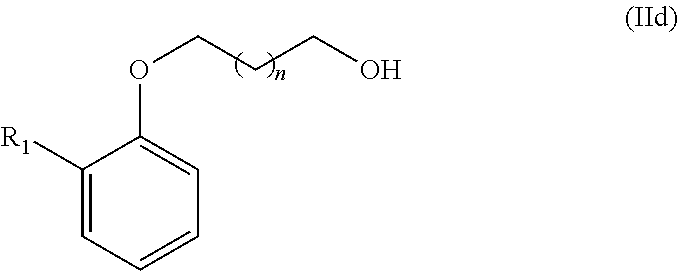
C1([R1])=CC=CC=C1OCCCO
